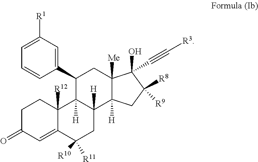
C1C(=O)C=C2C([R12])(C1)C1([H])C([H])(CC2([R10])[R11])C2([H])C([Me])(CC1C1=CC([R1])=CC=C1)C(O)(C#C[R3])C([R8])([R9])C2
